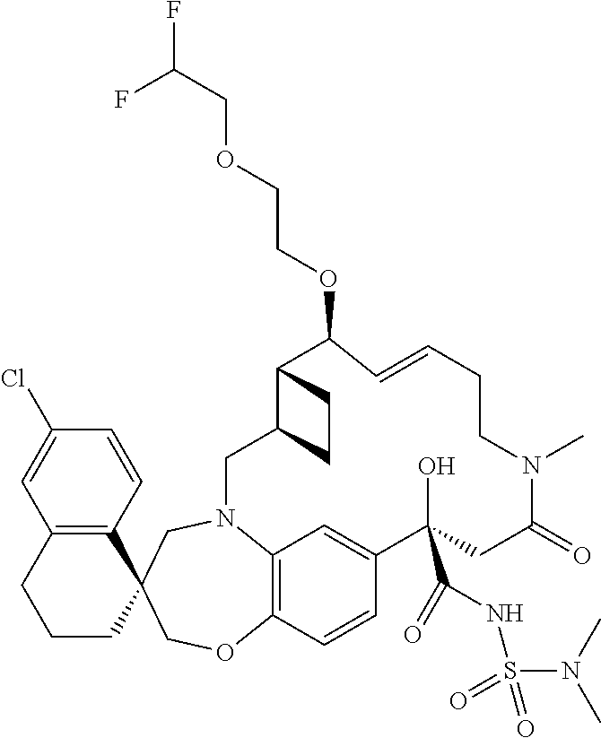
C12=C(C=CC(Cl)=C1)C1(CCC2)COC2=C3N(C1)CC1C(C(OCCOCC(F)F)C=CCCN(C)C(=O)CC(O)(C(=O)NS(=O)(N(C)C)=O)C(=C3)C=C2)CC1
